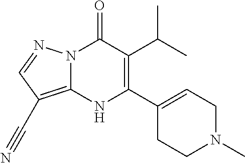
N12C(=C(C#N)C=N1)NC(C1=CCN(C)CC1)=C(C(C)C)C2=O
